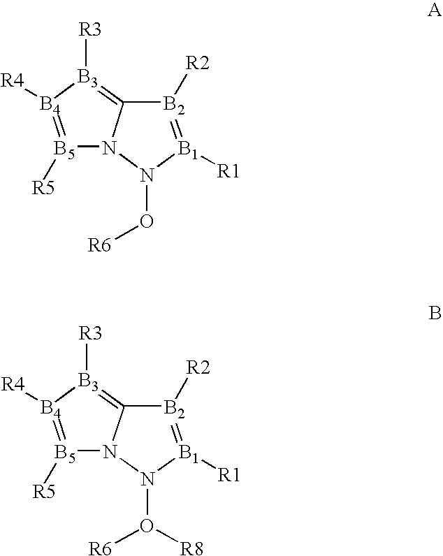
[B5]1([R5])=[B4]([R4])[B3]([R3])=C2N1N(O[R6])[B1]([R1])=[B2]2[R2].[B5]1([R5])=[B4]([R4])[B3]([R3])=C2N1N(O([R6])[R8])[B1]([R1])=[B2]2[R2]
